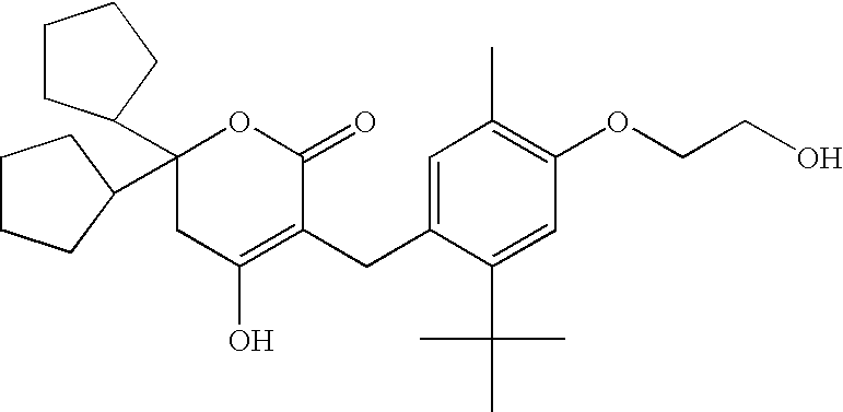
C1(C2CCCC2)(C2CCCC2)CC(O)=C(CC2=CC(C)=C(OCCO)C=C2C(C)(C)C)C(=O)O1
